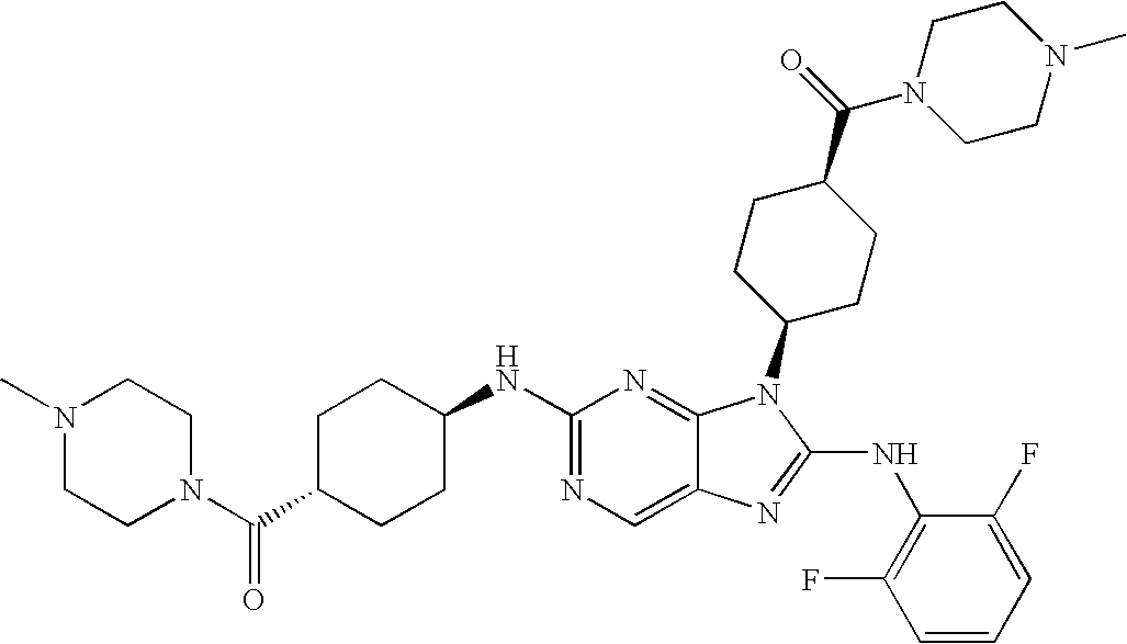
C1(NC2CCC(C(=O)N3CCN(C)CC3)CC2)=NC=C2C(=N1)N(C1CCC(C(N3CCN(C)CC3)=O)CC1)C(NC1=C(F)C=CC=C1F)=N2
